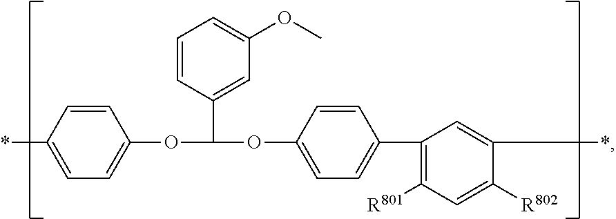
C1=CC(*)=CC=C1OC(C1=CC(OC)=CC=C1)OC1=CC=C(C2=C([R801])C=C([R802])C(*)=C2)C=C1
